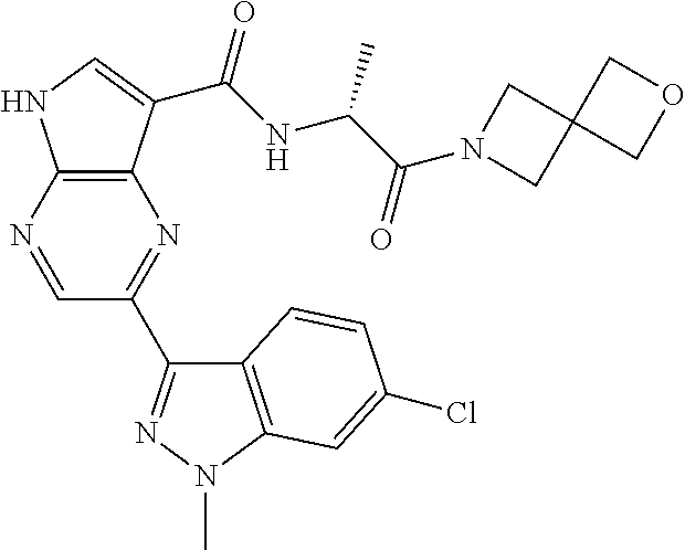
C12=C(N=CC(C3=NN(C)C4=C3C=CC(Cl)=C4)=N1)NC=C2C(NC(C(N1CC2(C1)COC2)=O)C)=O
